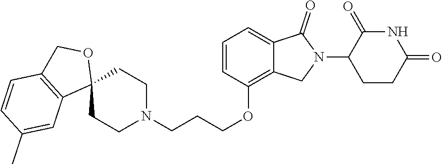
N1C(=O)C(N2C(=O)C3=CC=CC(OCCCN4CCC5(CC4)OCC4=C5C=C(C)C=C4)=C3C2)CCC1=O
